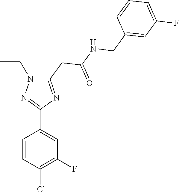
C1=CC(Cl)=C(F)C=C1C1=NN(CC)C(CC(NCC2=CC(F)=CC=C2)=O)=N1
